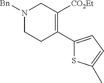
C1(C2=C([CO2Et])CN([Bn])CC2)=CC=C(C)S1
